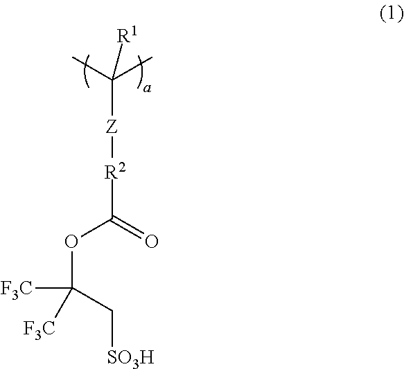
[R2](C(OC([F3C])(C[SO3H])[F3C])=O)[Z]C(C)(C)[R1]
